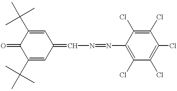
C1(C(C)(C)C)=CC(=CN=NC2=C(Cl)C(Cl)=C(Cl)C(Cl)=C2Cl)C=C(C(C)(C)C)C1=O
